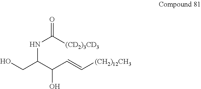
OCC(C(C=C[(CH2)12CH3])O)NC([(CD2)3CD3])=O
